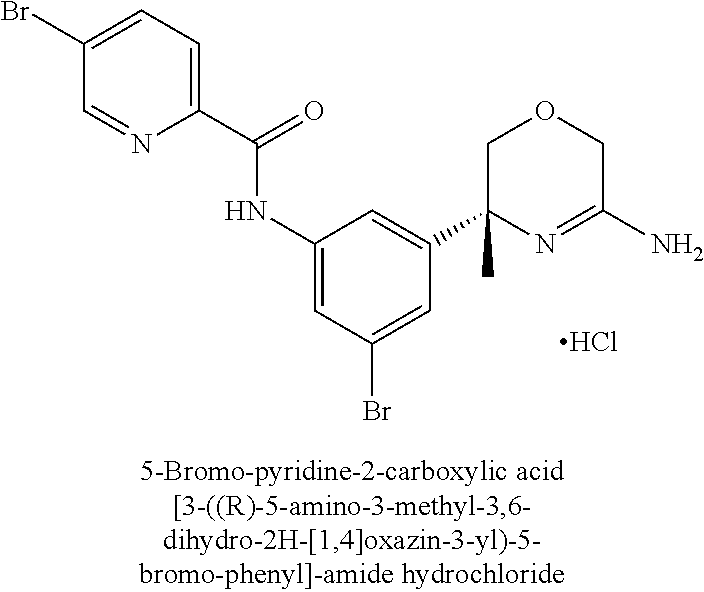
C1=C(C(=O)NC2=CC(Br)=CC(C3(C)N=C(N)COC3)=C2)N=CC(Br)=C1.Cl
